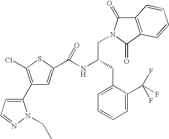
C1(C2=CC=NN2CC)=C(Cl)SC(C(NC(CN2C(=O)C3=C(C2=O)C=CC=C3)CC2=CC=CC=C2C(F)(F)F)=O)=C1
